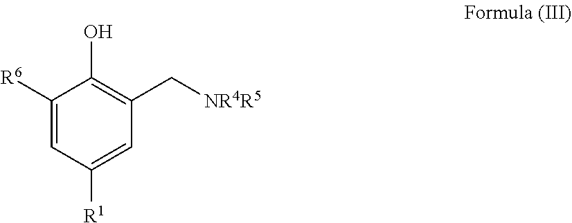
C([NR4R5])C1=C(O)C([R6])=CC([R1])=C1
